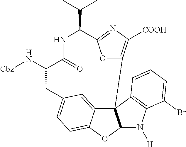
C1C(N[Cbz])C(=O)NC(C(C)C)C2=NC([COOH])=C(C34C5=CC1=CC=C5OC3N([H])C1=C4C=CC=C1Br)O2
